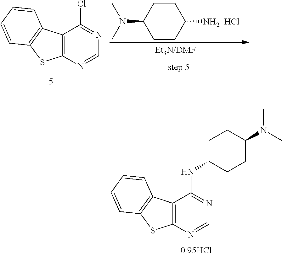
C12=C(N=CN=C1Cl)SC1=C2C=CC=C1.C1CC([NH2  HCl])CCC1N(C)C.C12=C(N=CN=C1NC1CCC(N(C)C)CC1)SC1=C2C=CC=C1
